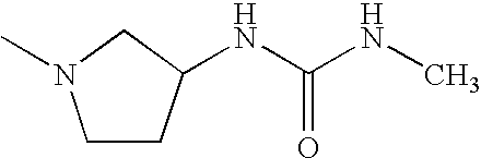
C1N(C)CCC1NC(NC)=O
